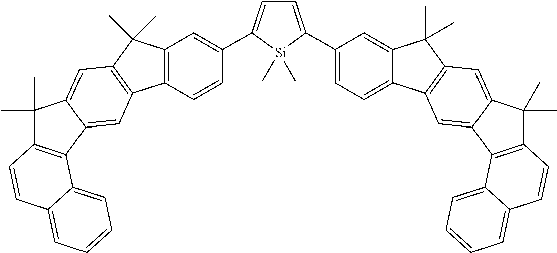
C12=C(C=CC(C3=CC=C(C4=CC=C5C(=C4)C(C)(C)C4=C5C=C5C(=C4)C(C)(C)C4=C5C5=CC=CC=C5C=C4)[Si]3(C)C)=C1)C1=C(C2(C)C)C=C2C(=C1)C1=C(C2(C)C)C=CC2=CC=CC=C12
